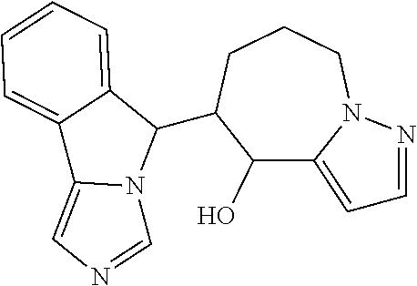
C12=CC=CC=C1C(C1C(O)C3=CC=NN3CCC1)N1C2=CN=C1
